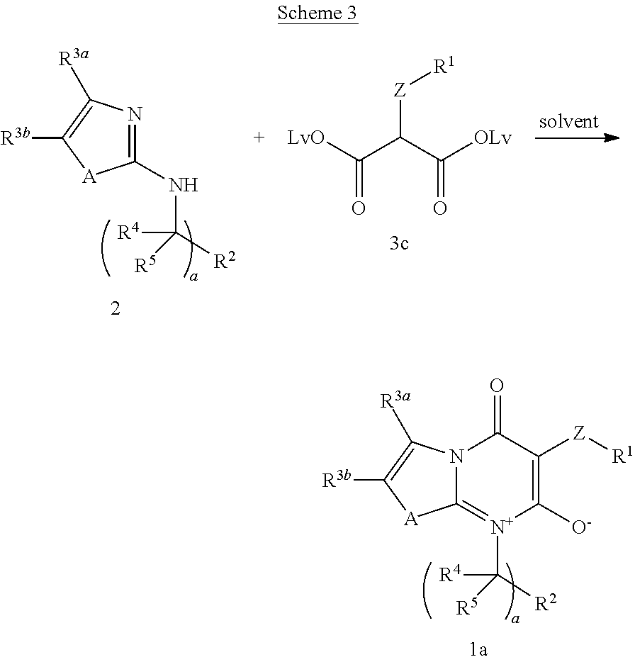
C12=[N+](C([R4])([R5])[R2])C([O-])=C([Z][R1])C(=O)N1C([R3a])=C([R3b])[A]2.C1(NC([R4])([R5])[R2])=NC([R3a])=C([R3b])[A]1.[LvO]C(C(C([OLv])=O)[Z][R1])=O
